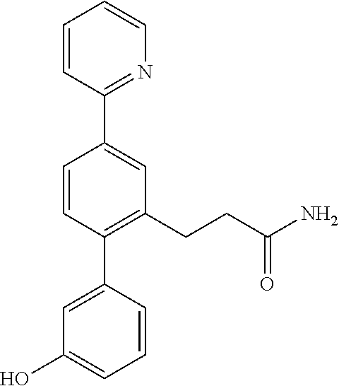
C1=CC(C2=CC(CCC(N)=O)=C(C3=CC(O)=CC=C3)C=C2)=NC=C1
